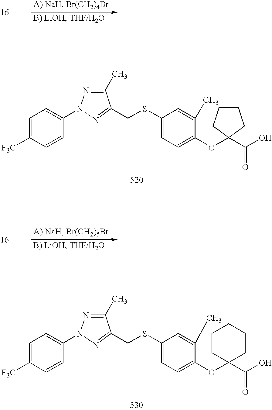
C1=C([F3C])C=CC(N2N=C(C)C(CSC3=CC=C(OC4(C(O)=O)CCCC4)C(C)=C3)=N2)=C1.C1=C([F3C])C=CC(N2N=C(C)C(CSC3=CC=C(OC4(C(O)=O)CCCCC4)C(C)=C3)=N2)=C1
